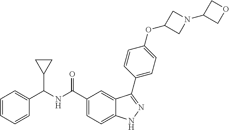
C(NC(C1=CC=C2C(=C1)C(C1=CC=C(OC3CN(C4COC4)C3)C=C1)=NN2)=O)(C1=CC=CC=C1)C1CC1
